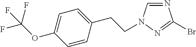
N1=CN(CCC2=CC=C(OC(F)(F)F)C=C2)N=C1Br
